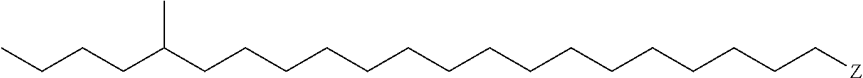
C(CCCCC[Z])CCCCCCCCCCC(CCCC)C
